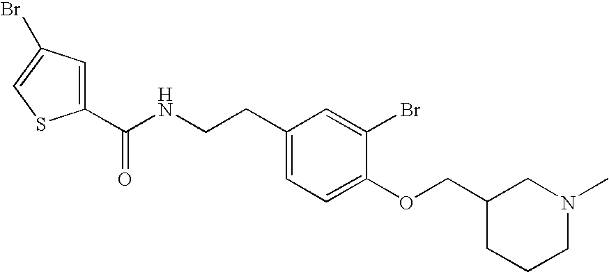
C1(C(NCCC2=CC=C(OCC3CCCN(C)C3)C(Br)=C2)=O)=CC(Br)=CS1
